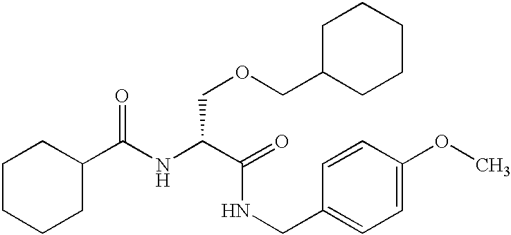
N(C(C(NCC1=CC=C(OC)C=C1)=O)COCC1CCCCC1)C(C1CCCCC1)=O
